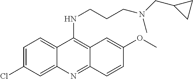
C1=C(Cl)C=C2C(=C1)C(NCCCN(CC1CC1)C)=C1C(=N2)C=CC(OC)=C1
